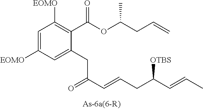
O=C(C=CCC(C=CC)[OTBS])CC1=CC([EOMO])=CC([EOMO])=C1C(OC(CC=C)C)=O
